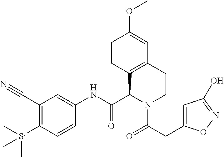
C1(C#N)=C([Si](C)(C)C)C=CC(NC(C2C3=C(CCN2C(=O)CC2=CC(O)=NO2)C=C(OC)C=C3)=O)=C1
